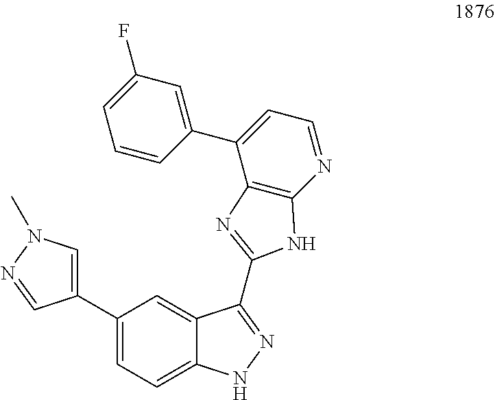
C1=C(F)C=C(C2=CC=NC3=C2N=C(C2=NNC4=CC=C(C5=CN(C)N=C5)C=C42)N3)C=C1
